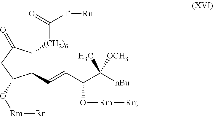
C1(C=CC(C([nBu])(C)[OCH3])O[Rm][Rn])C([(CH2)6]C([T][Rn])=O)C(=O)CC1O[Rm][Rn]
